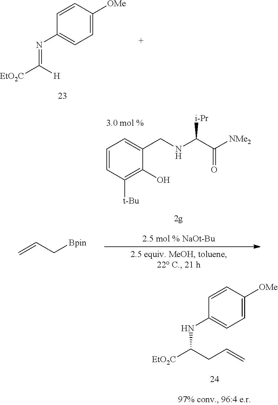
C1=CC(N=C([EtO2C])[H])=CC=C1[OMe].C1=CC([t-Bu])=C(O)C(CNC(C([NMe2])=O)[i-Pr])=C1.C=CC[Bpin].C1=CC(NC(CC=C)[EtO2C])=CC=C1[OMe]
